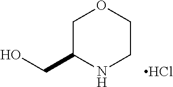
C1C(CO)NCCO1.Cl
